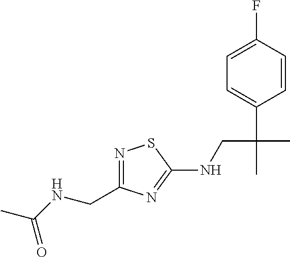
N1=C(CNC(C)=O)N=C(NCC(C)(C2=CC=C(F)C=C2)C)S1
